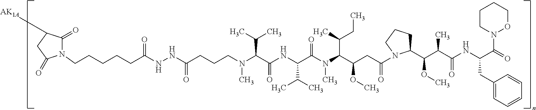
N1(CCCCCC(NNC(CCCN(C(C(NC(C(N(C(C(CC(=O)N2C(C(C(C(NC(C(=O)N3OCCCC3)CC3=CC=CC=C3)=O)C)OC)CCC2)OC)C(C)CC)C)=O)C(C)C)=O)C(C)C)C)=O)=O)C(=O)C([AK1A])CC1=O
